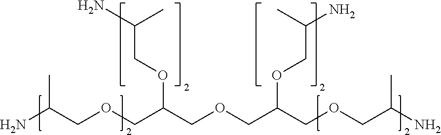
NC(COCC(COCC(COCC(N)C)OCC(N)C)OCC(N)C)C
